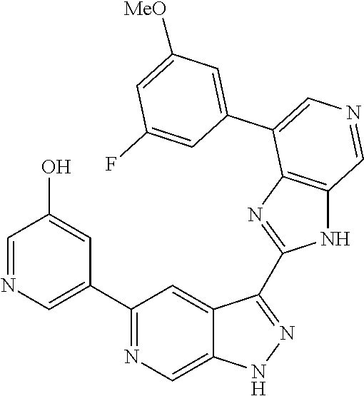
C1(C2=CN=CC(O)=C2)=NC=C2C(=C1)C(C1=NC3=C(N1)C=NC=C3C1=CC([MeO])=CC(F)=C1)=NN2
